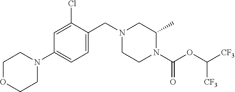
C1OCCN(C2=CC=C(CN3CCN(C(OC([CF3])[CF3])=O)C(C)C3)C(Cl)=C2)C1
